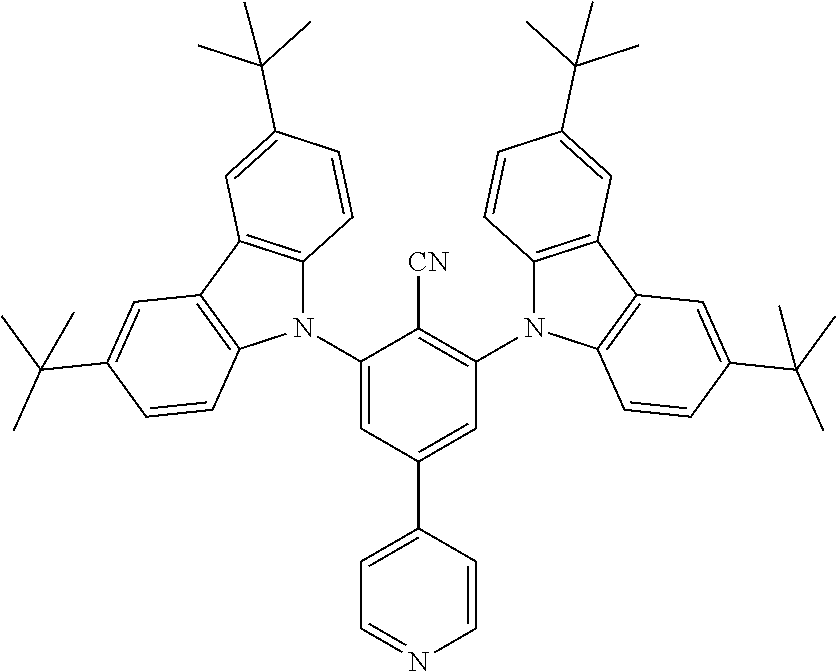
C1(N2C3=C(C4=C2C=CC(C(C)(C)C)=C4)C=C(C(C)(C)C)C=C3)=CC(C2=CC=NC=C2)=CC(N2C3=C(C4=C2C=CC(C(C)(C)C)=C4)C=C(C(C)(C)C)C=C3)=C1[CN]
